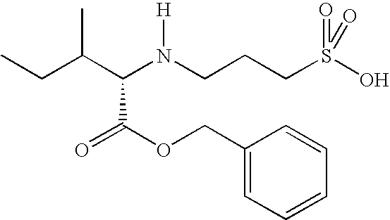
C(C(N(CCCS(O)(=O)=O)[H])C(OCC1=CC=CC=C1)=O)(CC)C
